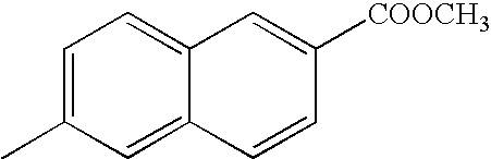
C1=C(C)C=C2C(=C1)C=C([COOCH3])C=C2
